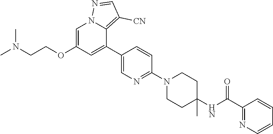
C1=C(OCCN(C)C)C=C(C2=CN=C(N3CCC(NC(C4=NC=CC=C4)=O)(C)CC3)C=C2)C2=C([CN])C=NN12
